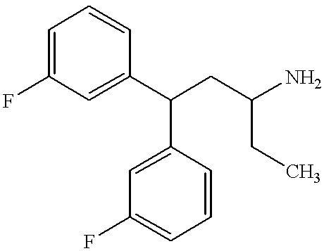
C1=C(F)C=C(C(CC(N)CC)C2=CC(F)=CC=C2)C=C1
